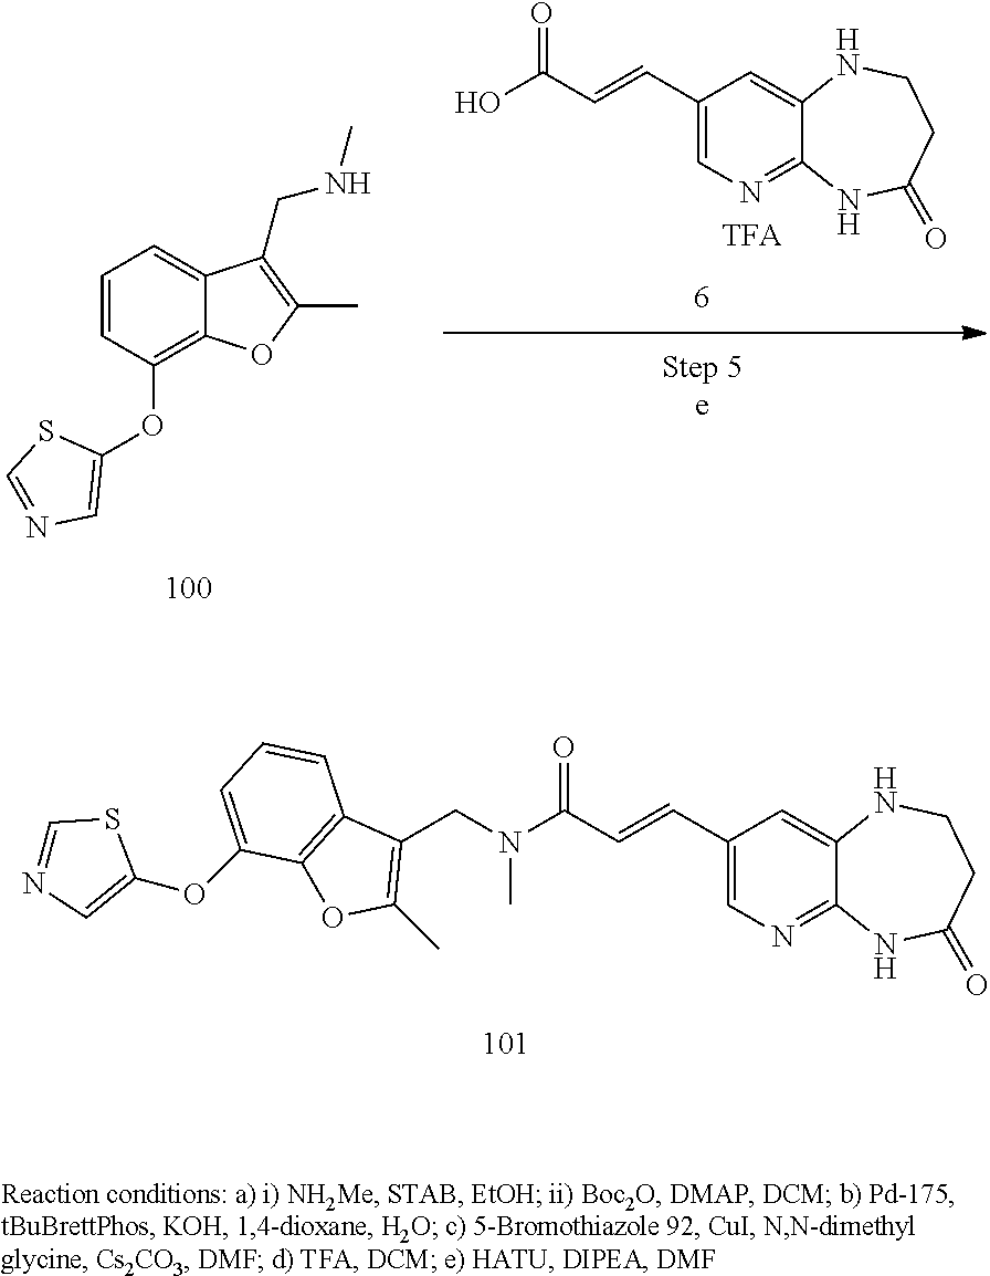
C(=CC(=O)N(CC1=C(C)OC2=C1C=CC=C2OC1=CN=CS1)C)C1=CN=C2C(=C1)NCCC(=O)N2.C(=CC(O)=O)C1=CN=C2C(=C1)NCCC(=O)N2.C1=CC(OC2=CN=CS2)=C2C(=C1)C(CNC)=C(C)O2
